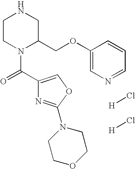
C1CN(C(=O)C2=COC(N3CCOCC3)=N2)C(COC2=CN=CC=C2)CN1.[H]Cl.[H]Cl
